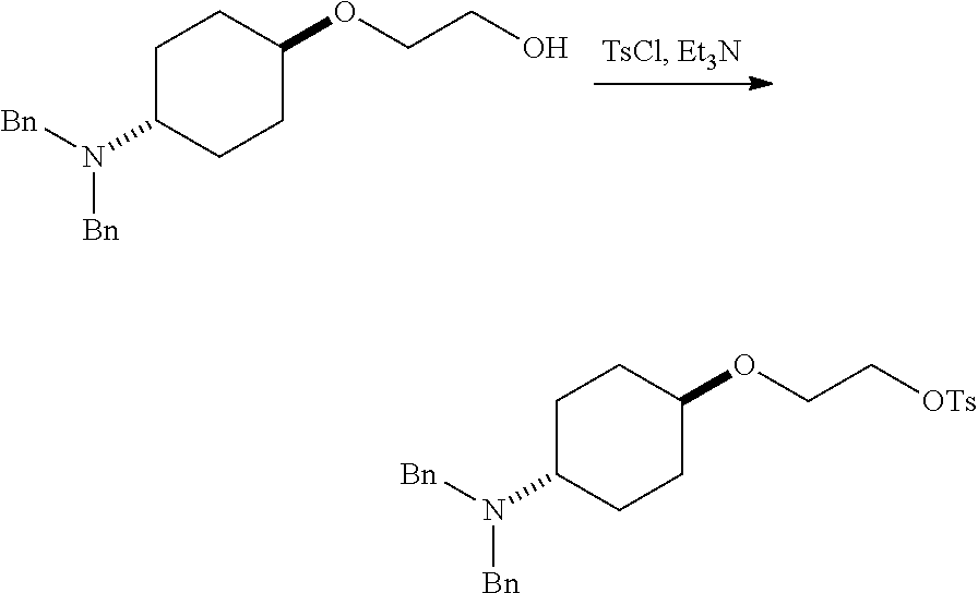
C1C(N([Bn])[Bn])CCC(OCCO)C1.C1C(N([Bn])[Bn])CCC(OCC[OTs])C1
